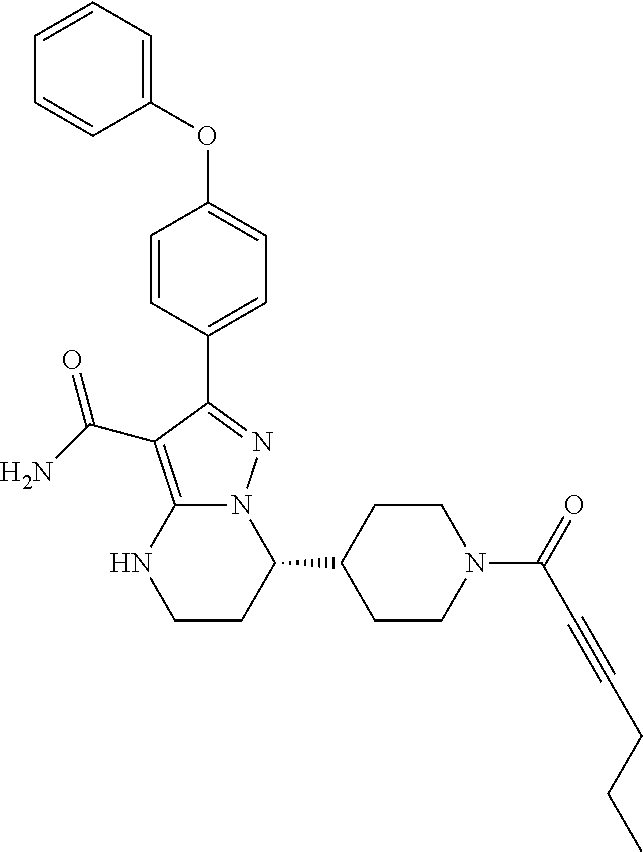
C1=CC(C2=NN3C(=C2C(=O)N)NCCC3C2CCN(C(=O)C#CCCC)CC2)=CC=C1OC1=CC=CC=C1
